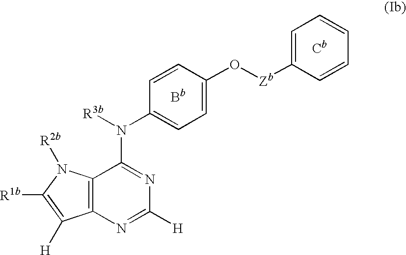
[Zb](OC1=CC=C(N([R3b])C2=NC([H])=NC3=C2N([R2b])C([R1b])=C3[H])C=C1)C1=CC=CC=C1.[Bb]
